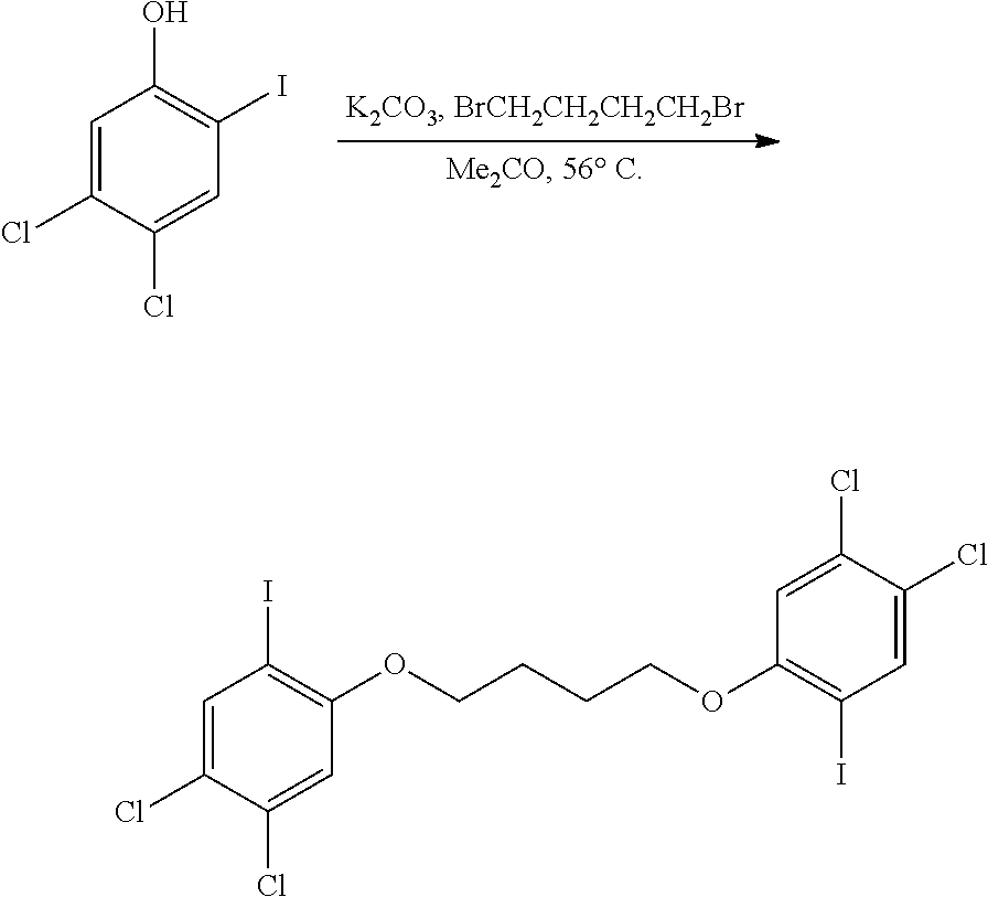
C1=C(Cl)C(Cl)=CC(I)=C1O.C1=C(Cl)C(Cl)=CC(OCCCCOC2=C(I)C=C(Cl)C(Cl)=C2)=C1I
